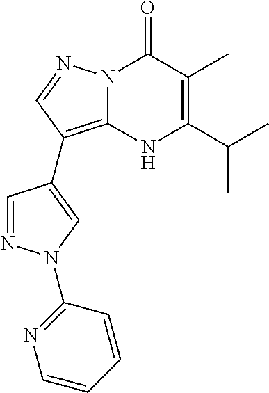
N12C(=C(C3=CN(C4=NC=CC=C4)N=C3)C=N1)NC(C(C)C)=C(C)C2=O
